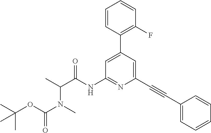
CC(OC(N(C)C(C)C(NC1=NC(C#CC2=CC=CC=C2)=CC(C2=C(F)C=CC=C2)=C1)=O)=O)(C)C
